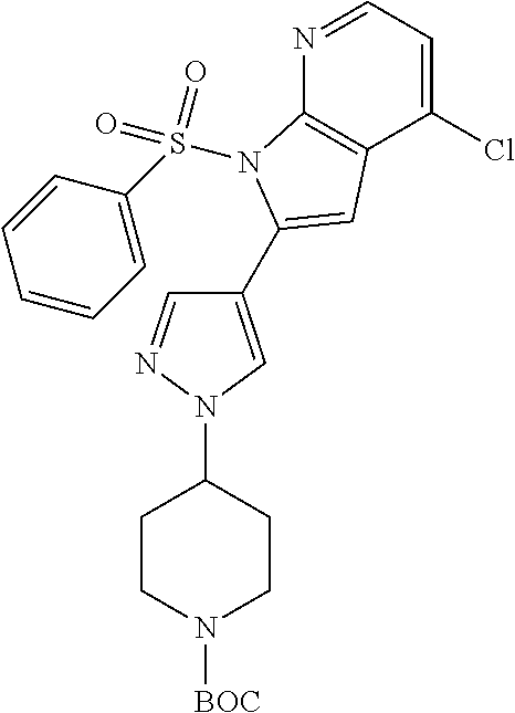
N1=CC=C(Cl)C2=C1N(S(C1=CC=CC=C1)(=O)=O)C(C1=CN(C3CCN([BOC])CC3)N=C1)=C2
